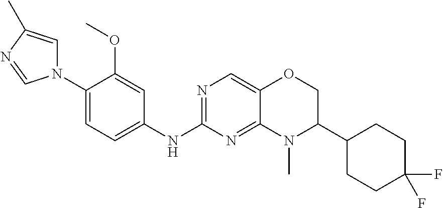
C1(N2C=C(C)N=C2)=CC=C(NC2=NC=C3C(=N2)N(C)C(C2CCC(F)(F)CC2)CO3)C=C1OC
